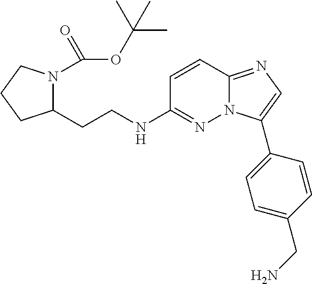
C1=CC2=NC=C(C3=CC=C(CN)C=C3)N2N=C1NCCC1N(C(OC(C)(C)C)=O)CCC1
